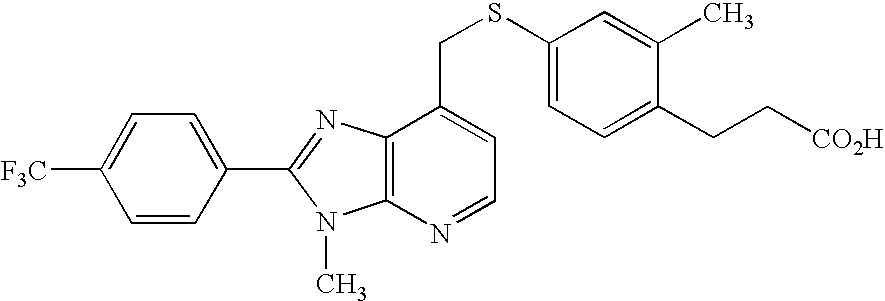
C1=C(C2=NC3=C(N=CC=C3CSC3=CC=C(CC[CO2H])C(C)=C3)N2C)C=CC([F3C])=C1
